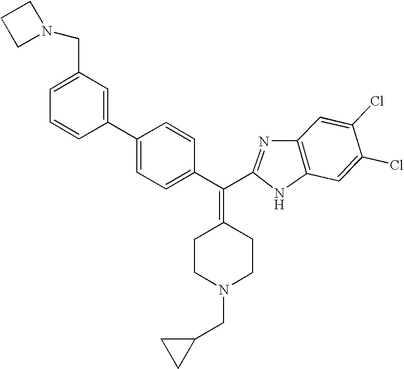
C1=C(Cl)C(Cl)=CC2=C1N=C(C(C1=CC=C(C3=CC(CN4CCC4)=CC=C3)C=C1)=C1CCN(CC3CC3)CC1)N2
